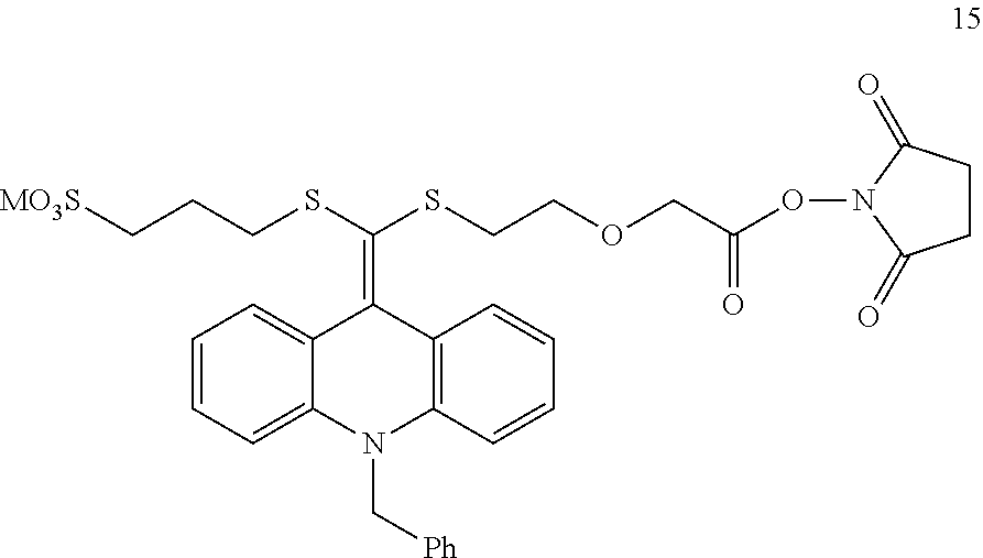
C1=CC=C2C(=C1)C(=C(SCCOCC(ON1C(=O)CCC1=O)=O)SCCC[MO3S])C1=C(N2C[Ph])C=CC=C1
